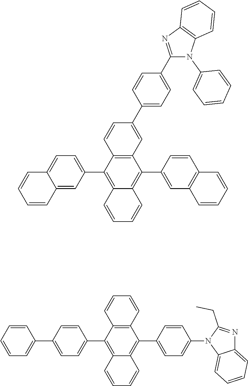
C12=C(C(C3=CC=C4C(=C3)C=CC=C4)=C3C(=C1C1=CC4=C(C=C1)C=CC=C4)C=CC=C3)C=CC(C1=CC=C(C3=NC4=C(N3C3=CC=CC=C3)C=CC=C4)C=C1)=C2.C12=C(C(C3=CC=C(C4=CC=CC=C4)C=C3)=C3C(=C1C1=CC=C(N4C5=CC=CC=C5N=C4CC)C=C1)C=CC=C3)C=CC=C2
